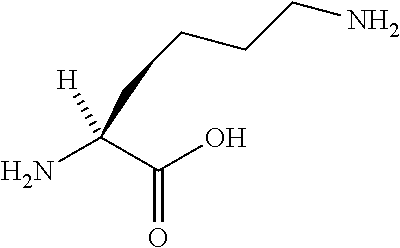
C(=O)(O)C(N)([H])CCCCN
